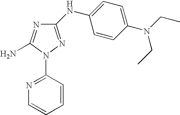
C1(NC2=CC=C(N(CC)CC)C=C2)=NN(C2=NC=CC=C2)C(N)=N1
